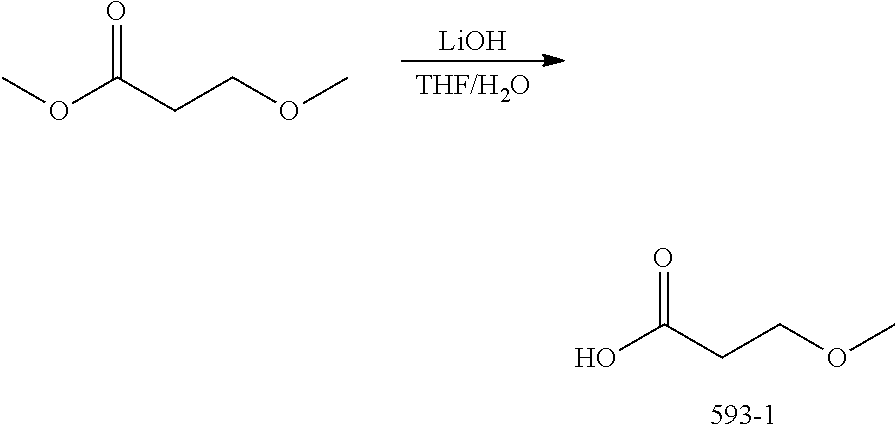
COC(CCOC)=O.[LiOH].OC(CCOC)=O
